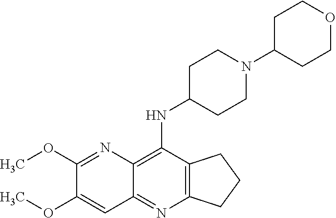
C12=C(C(NC3CCN(C4CCOCC4)CC3)=C3C(=N1)C=C(OC)C(OC)=N3)CCC2
